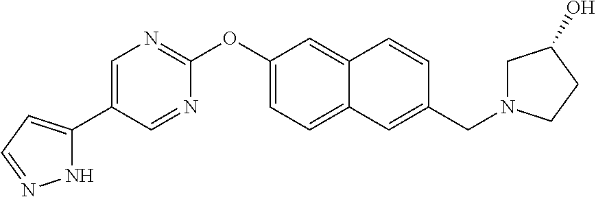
N1C(C2=CN=C(OC3=CC=C4C(=C3)C=CC(CN3CC(O)CC3)=C4)N=C2)=CC=N1
